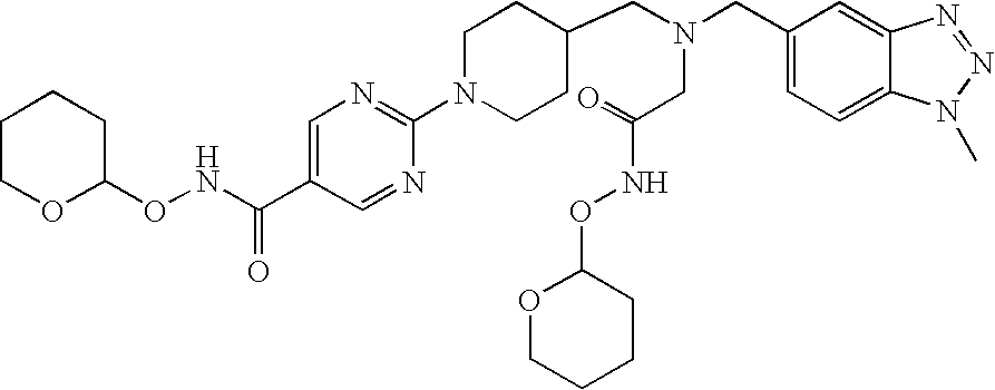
C1=C(C(NOC2CCCCO2)=O)C=NC(N2CCC(CN(CC3=CC=C4C(=C3)N=NN4C)CC(NOC3OCCCC3)=O)CC2)=N1
